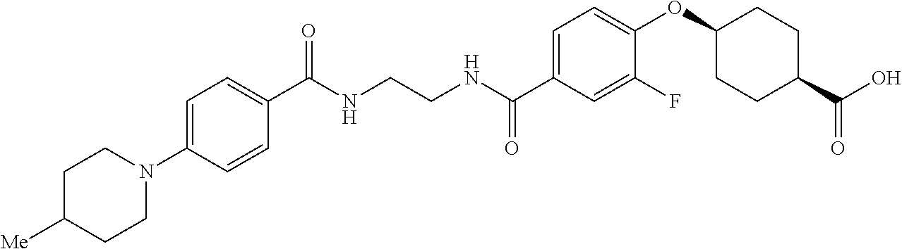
C(NCCNC(C1=CC=C(OC2CCC(C(O)=O)CC2)C(F)=C1)=O)(=O)C1=CC=C(N2CCC([Me])CC2)C=C1
